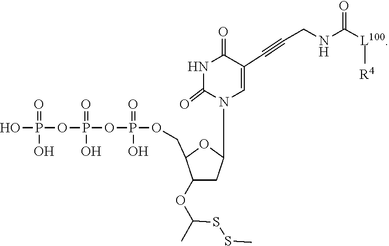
S(SC)C(C)OC1C(COP(OP(OP(O)(=O)O)(O)=O)(O)=O)OC(N2C(=O)NC(=O)C(C#CCNC([L100][R4])=O)=C2)C1
